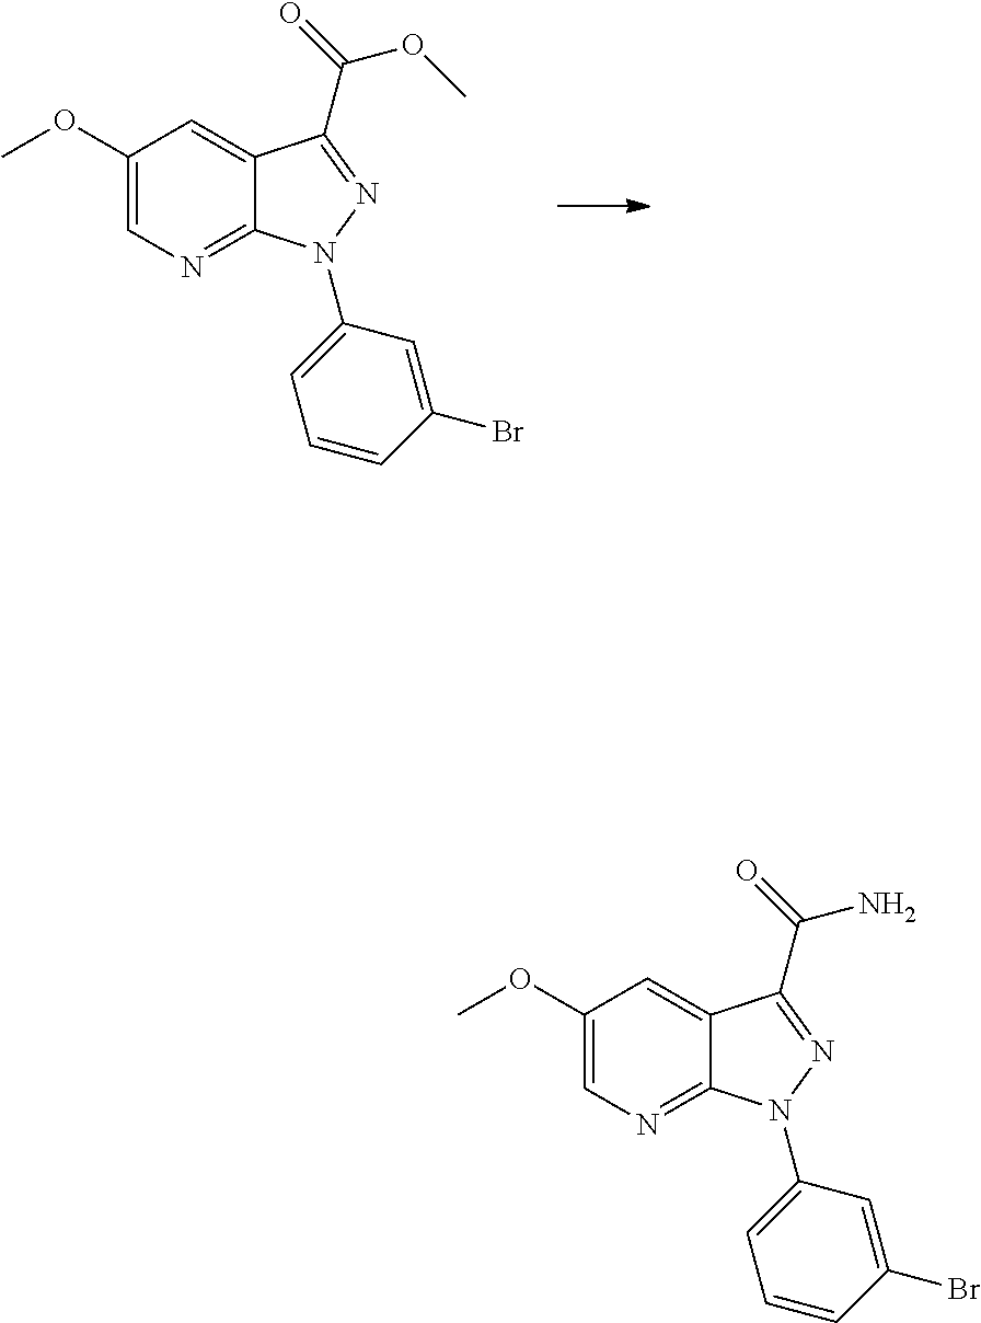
C1(OC)=CN=C2C(=C1)C(C(=O)OC)=NN2C1=CC=CC(Br)=C1.C1(OC)=CN=C2C(=C1)C(C(=O)N)=NN2C1=CC=CC(Br)=C1
